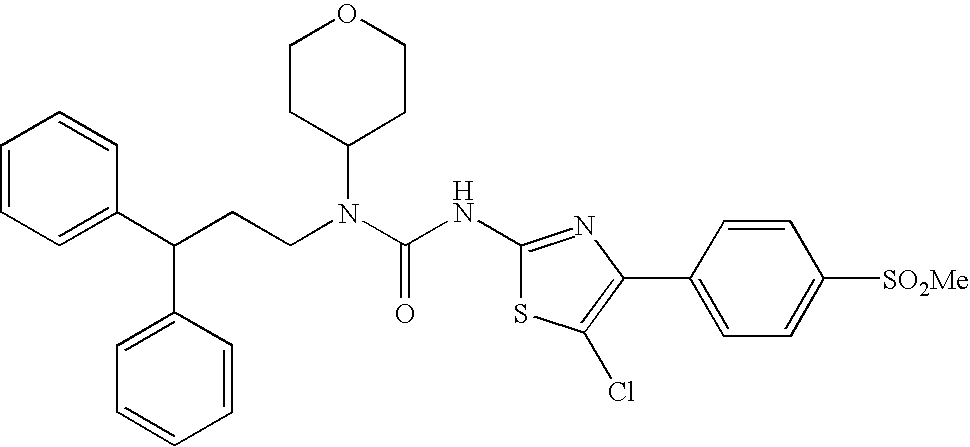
C1(C(CCN(C(NC2=NC(C3=CC=C([SO2Me])C=C3)=C(Cl)S2)=O)C2CCOCC2)C2=CC=CC=C2)=CC=CC=C1
